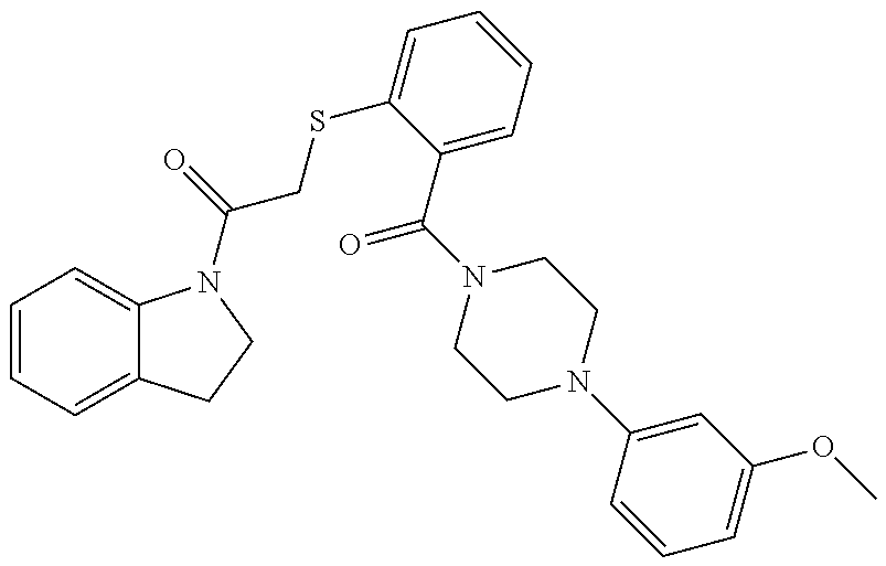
C1=CC=C2C(=C1)N(C(=O)CSC1=CC=CC=C1C(N1CCN(C3=CC(OC)=CC=C3)CC1)=O)CC2
